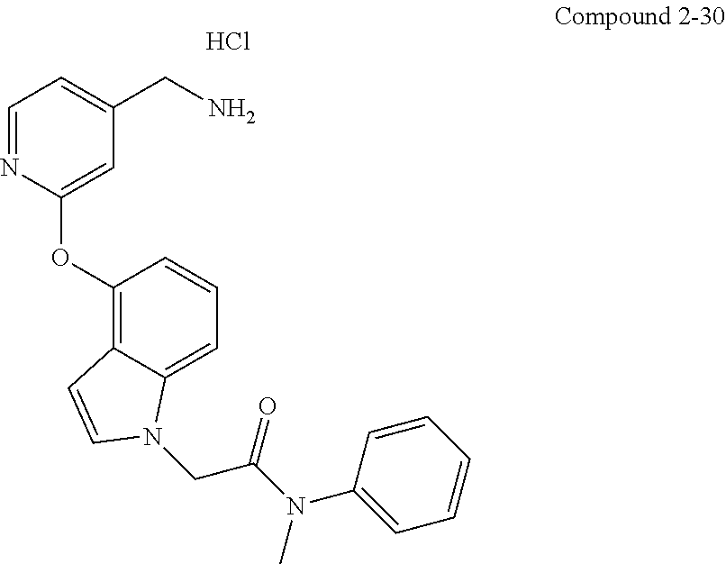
Cl.C1=NC(OC2=C3C(=CC=C2)N(CC(N(C)C2=CC=CC=C2)=O)C=C3)=CC(CN)=C1
